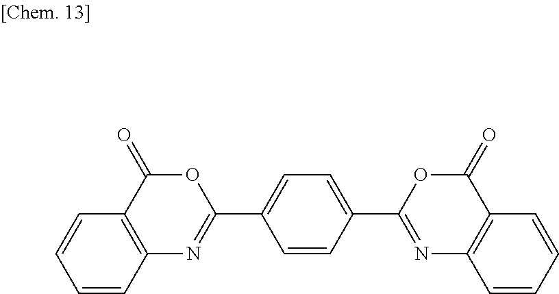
C12=C(C=CC=C1)N=C(C1=CC=C(C3=NC4=C(C(=O)O3)C=CC=C4)C=C1)OC2=O
